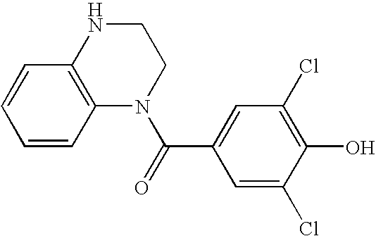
C1NC2=C(N(C(=O)C3=CC(Cl)=C(O)C(Cl)=C3)C1)C=CC=C2
